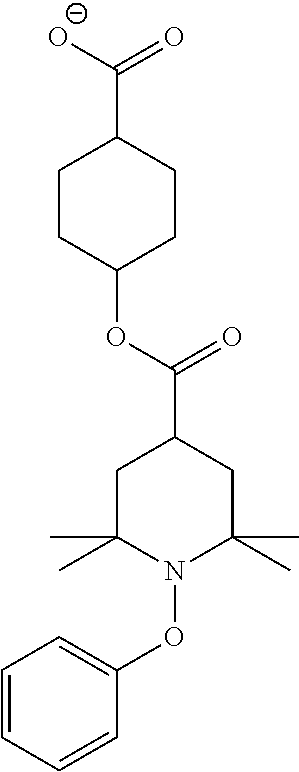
C1C(C)(C)N(OC2=CC=CC=C2)C(C)(C)CC1C(OC1CCC(C([O-])=O)CC1)=O
